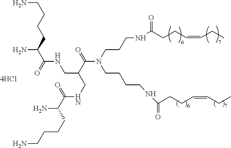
C(CC(N)C(=O)NCC(CNC(=O)C(N)CCCCN)C(N(CCCNC(CCC=CCC)=O)CCCCNC(CCC=CCC)=O)=O)CCN
